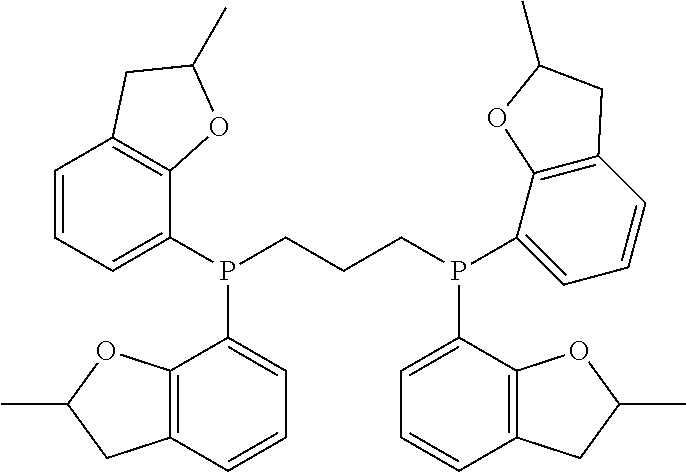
C1=CC=C(P(C2=CC=CC3=C2OC(C)C3)CCCP(C2=CC=CC3=C2OC(C)C3)C2=CC=CC3=C2OC(C)C3)C2=C1CC(C)O2
